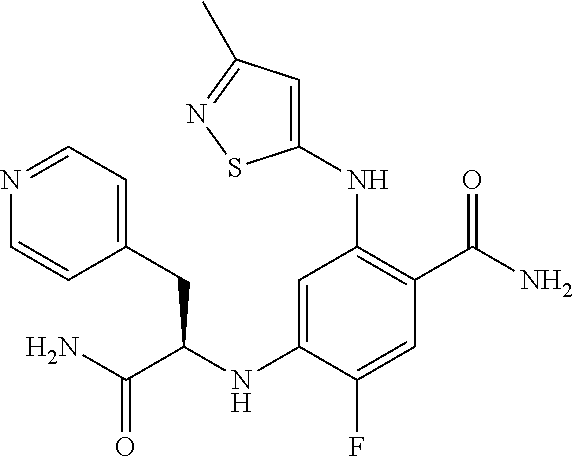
C1(NC(C(N)=O)CC2=CC=NC=C2)=CC(NC2=CC(C)=NS2)=C(C(N)=O)C=C1F
